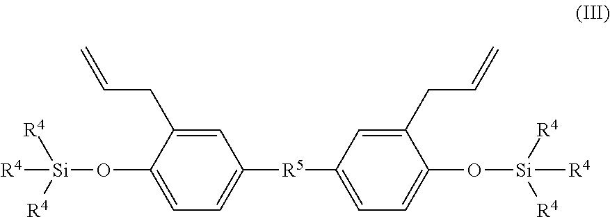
C1=C(CC=C)C(O[Si]([R4])([R4])[R4])=CC=C1[R5]C1=CC=C(O[Si]([R4])([R4])[R4])C(CC=C)=C1
